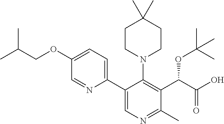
CC(COC1=CC=C(C2=CN=C(C)C(C(C(O)=O)OC(C)(C)C)=C2N2CCC(C)(C)CC2)N=C1)C
